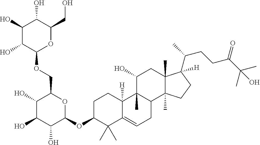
C1(O)C(O)C(OCC2C(O)C(O)C(O)C(OC3C(C)(C)C4=CCC5C(C)(C4([H])CC3)C(O)CC3(C)C5(C)CCC3([H])C(CCC(C(C)(C)O)=O)C)O2)OC(CO)C1O
